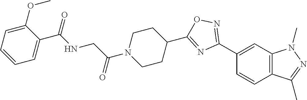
C1(C2=NOC(C3CCN(C(CNC(C4=CC=CC=C4OC)=O)=O)CC3)=N2)=CC2=C(C=C1)C(C)=NN2C
